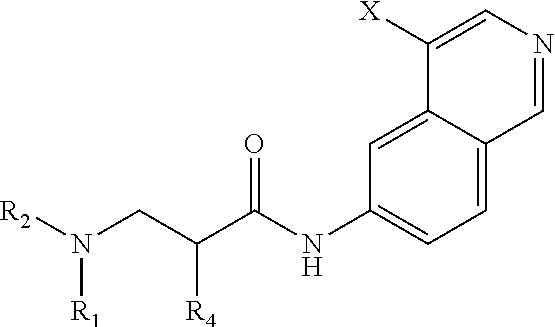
C1([X])=CN=CC2=CC=C(NC(C(CN([R2])[R1])[R4])=O)C=C12
